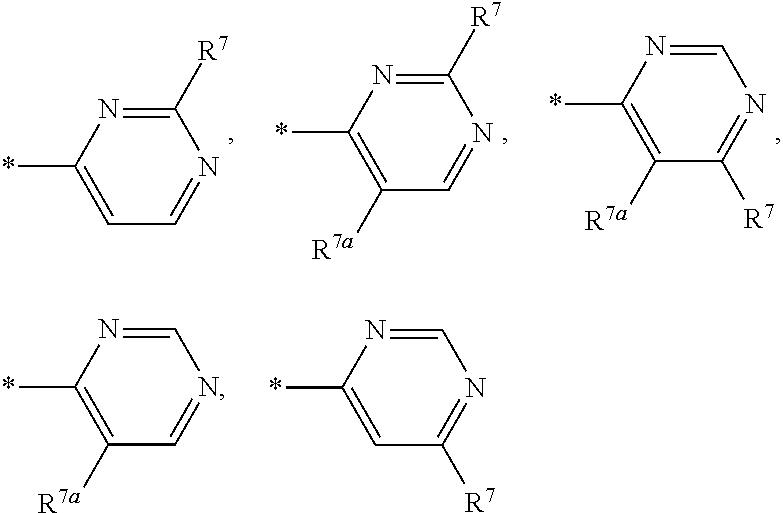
C1=NC(*)=C([R7a])C([R7])=N1.C1([R7])=NC(*)=C([R7a])C=N1.C1([R7])=NC(*)=CC=N1.C1=NC(*)=C([R7a])C=N1.C1=NC(*)=CC([R7])=N1
